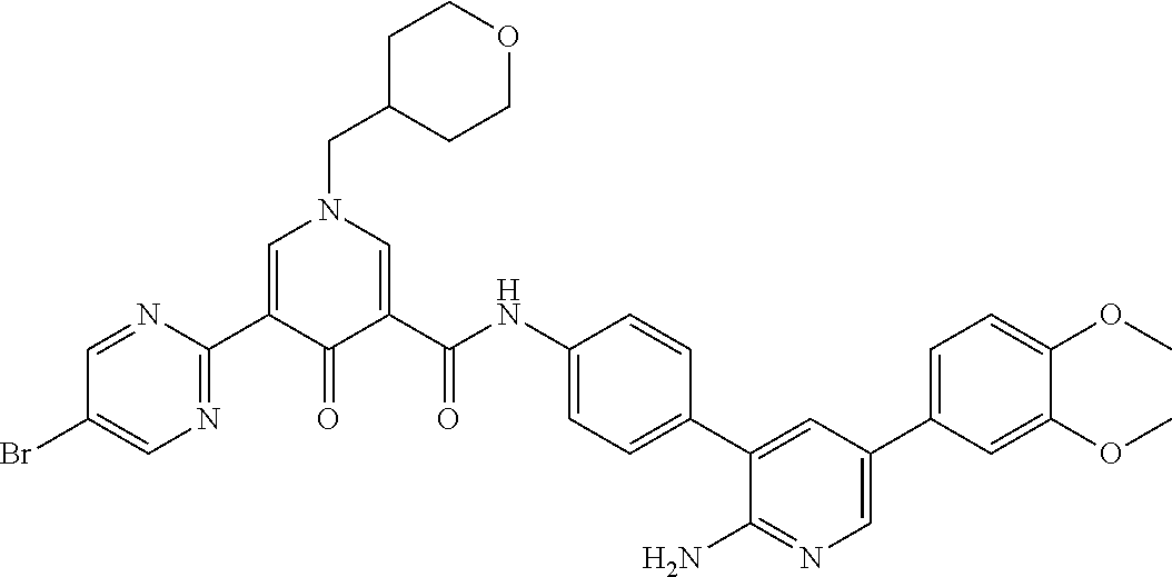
C1=C(C2=NC=C(Br)C=N2)C(=O)C(C(NC2=CC=C(C3=CC(C4=CC=C(OC)C(OC)=C4)=CN=C3N)C=C2)=O)=CN1CC1CCOCC1
